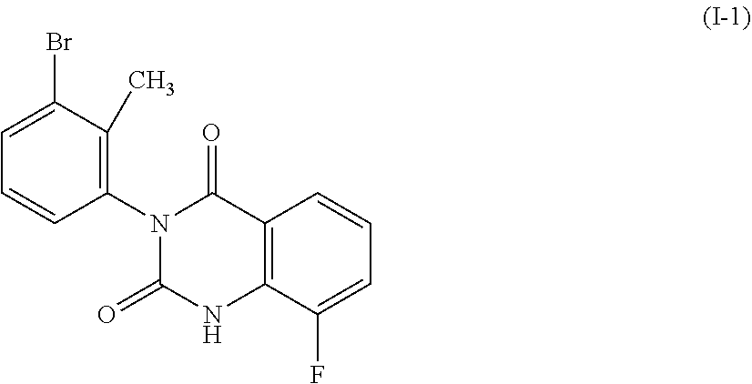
C1=C(Br)C(C)=C(N2C(=O)NC3=C(C2=O)C=CC=C3F)C=C1
